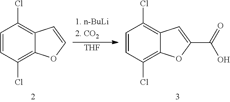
C1=CC(Cl)=C2C(=C1Cl)C=CO2.[THF].C1=CC(Cl)=C2C(=C1Cl)C=C(C(=O)O)O2
